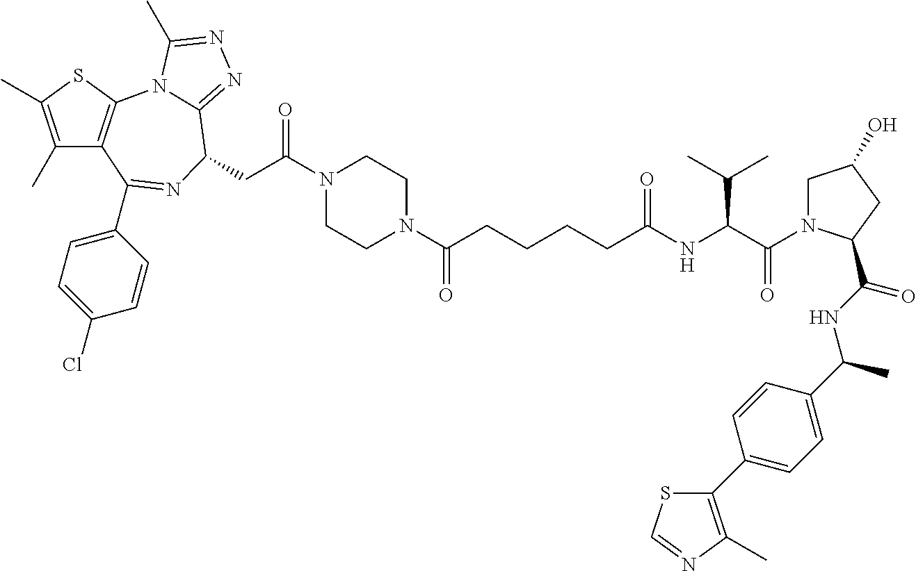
C1(C)=C(C)SC2=C1C(C1=CC=C(Cl)C=C1)=NC(CC(N1CCN(C(CCCCC(NC(C(=O)N3CC(O)CC3C(NC(C3=CC=C(C4=C(C)N=CS4)C=C3)C)=O)C(C)C)=O)=O)CC1)=O)C1=NN=C(C)N21
